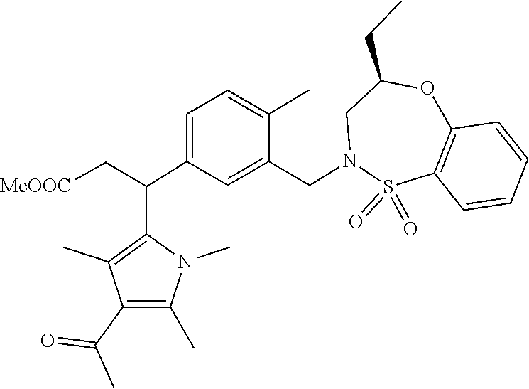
S1(=O)(=O)C2=C(C=CC=C2)OC(CC)CN1CC1=CC(C(C2=C(C)C(C(C)=O)=C(C)N2C)C[MeOOC])=CC=C1C
